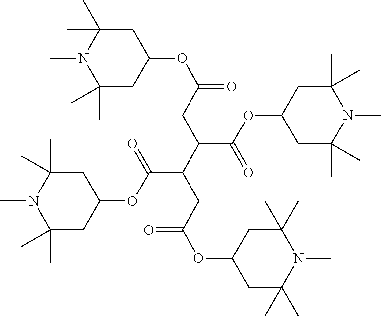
C1C(C)(C)N(C)C(C)(C)CC1OC(C(CC(=O)OC1CC(C)(C)N(C)C(C)(C)C1)C(CC(=O)OC1CC(C)(C)N(C)C(C)(C)C1)C(=O)OC1CC(C)(C)N(C)C(C)(C)C1)=O
